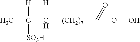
C(C([(CH2)7]C(OO)=O)[H])([SO3H])([H])C
